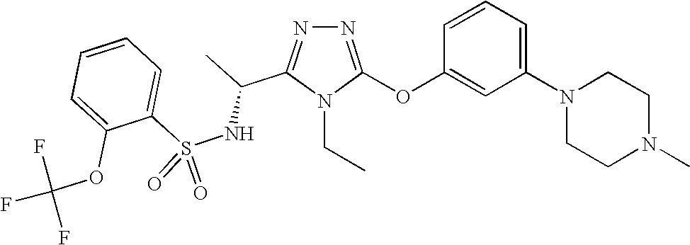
N1=C(OC2=CC(N3CCN(C)CC3)=CC=C2)N(CC)C(C(C)NS(C2=CC=CC=C2OC(F)(F)F)(=O)=O)=N1
